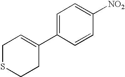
C1SCCC(C2=CC=C([NO2])C=C2)=C1
